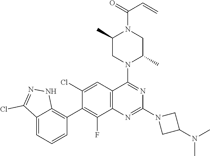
C12=C(C=C(Cl)C(C3=C4C(=CC=C3)C(Cl)=NN4)=C1F)C(N1C(C)CN(C(=O)C=C)C(C)C1)=NC(N1CC(N(C)C)C1)=N2
